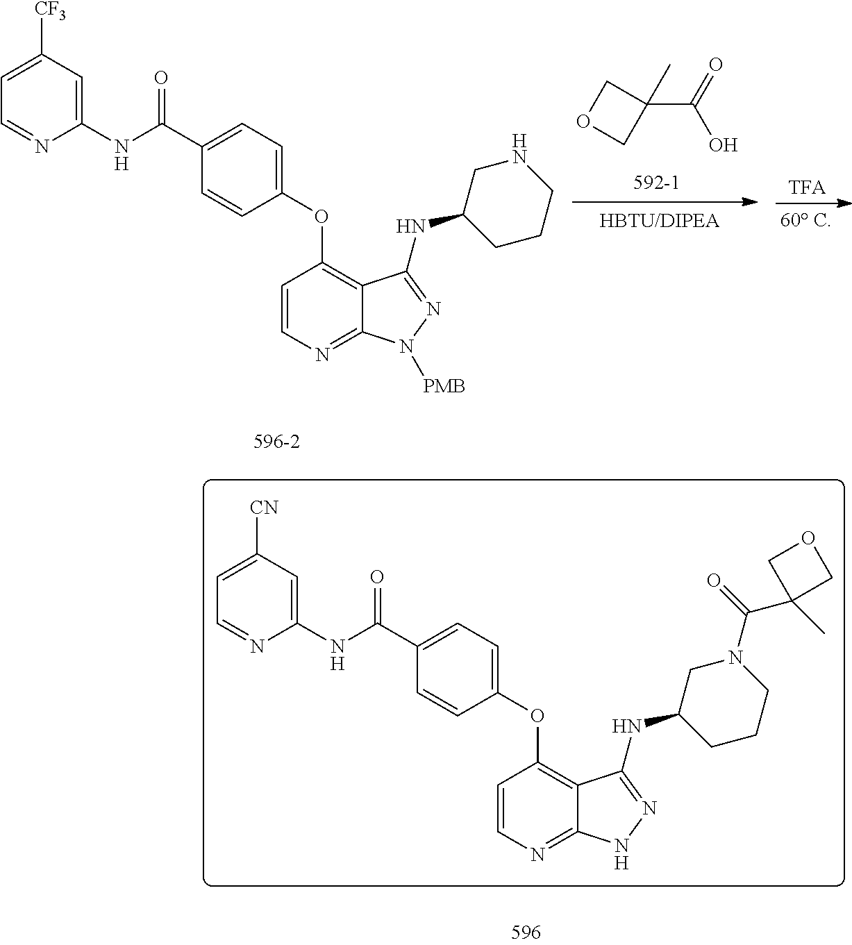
C1=CN=C2C(=C1OC1=CC=C(C(NC3=CC([CN])=CC=N3)=O)C=C1)C(NC1CCCN(C(=O)C3(C)COC3)C1)=NN2.C1=CN=C2C(=C1OC1=CC=C(C(NC3=CC([CF3])=CC=N3)=O)C=C1)C(NC1CCCNC1)=NN2[PMB].C1OCC1(C(=O)O)C
